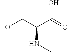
C(C(NC)C(O)=O)O
